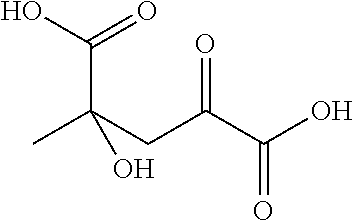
CC(CC(C(O)=O)=O)(O)C(=O)O
